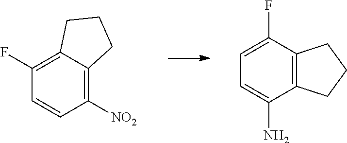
C1=C(F)C2=C(C(N)=C1)CCC2.C1(F)=C2C(=C([NO2])C=C1)CCC2
